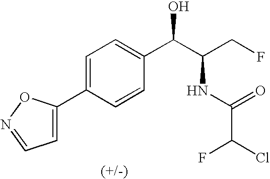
C1(C2=CC=C(C(C(CF)NC(C(Cl)F)=O)O)C=C2)=CC=NO1
